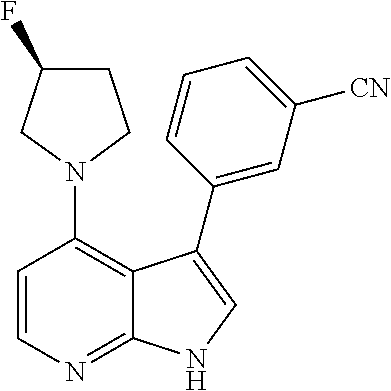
C1=CN=C2C(=C1N1CCC(F)C1)C(C1=CC([CN])=CC=C1)=CN2
